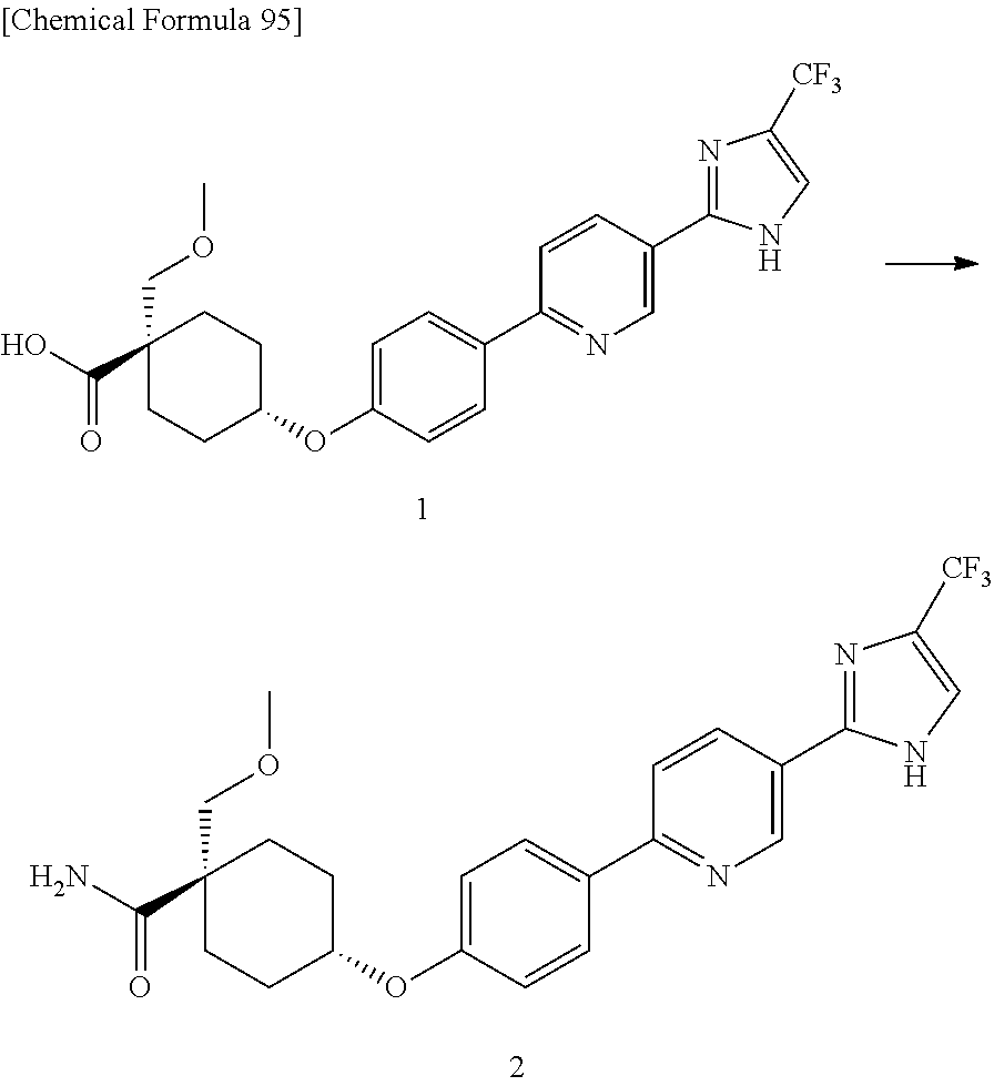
C1=C(OC2CCC(C(N)=O)(COC)CC2)C=CC(C2=NC=C(C3=NC([CF3])=CN3)C=C2)=C1.C1=C(OC2CCC(C(O)=O)(COC)CC2)C=CC(C2=NC=C(C3=NC([CF3])=CN3)C=C2)=C1
